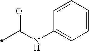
N(C1=CC=CC=C1)C(=O)C
